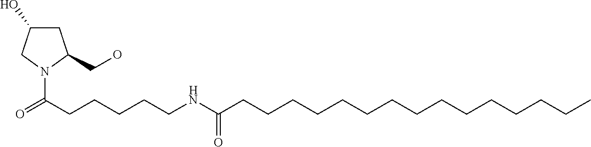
C1C(O)CN(C(CCCCCNC(CCCCCCCCCCCCCCC)=O)=O)C1CO
